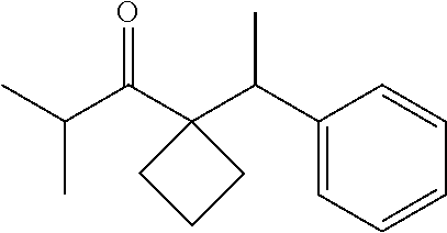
C1(C(C2(C(C(C)C)=O)CCC2)C)=CC=CC=C1
